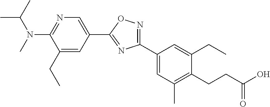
C1(N(C)C(C)C)=NC=C(C2=NC(C3=CC(C)=C(CCC(O)=O)C(CC)=C3)=NO2)C=C1CC
